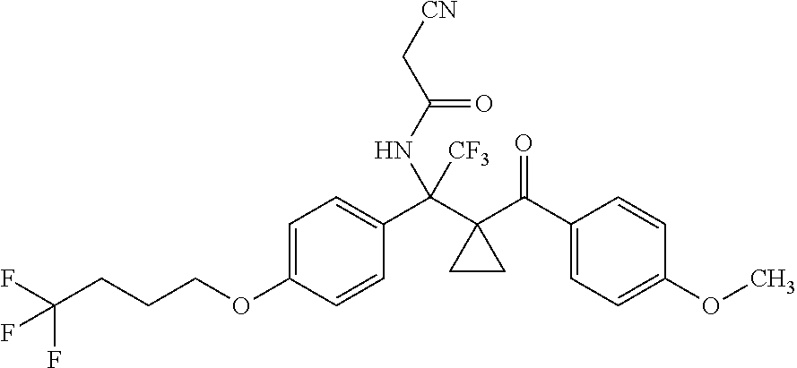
C1=C(OCCCC(F)(F)F)C=CC(C(C2(C(C3=CC=C(OC)C=C3)=O)CC2)(NC(C[CN])=O)[CF3])=C1
